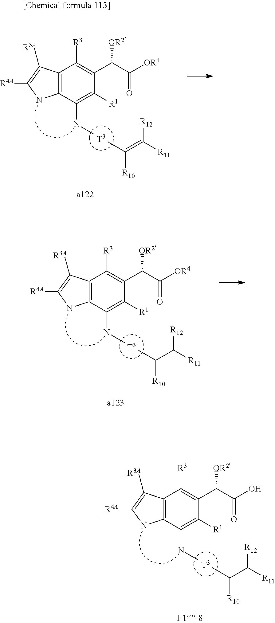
C12=C(C(NC)=C([R1])C(C(C(=O)O)[OR2])=C1[R3])NC([R4A])=C2[R3A].CC(C([R11])[R12])[R10].C12=C(C(NC)=C([R1])C(C(C(=O)[OR4])[OR2])=C1[R3])NC([R4A])=C2[R3A].CC(=C([R11])[R12])[R10].C12=C(C(NC)=C([R1])C(C(C(=O)[OR4])[OR2])=C1[R3])NC([R4A])=C2[R3A].CC(C([R11])[R12])[R10]
